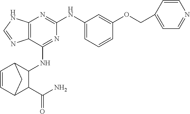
C12=C(C(NC3C4C=CC(C3C(N)=O)C4)=NC(NC3=CC=CC(OCC4=CC=NC=C4)=C3)=N1)N=CN2
